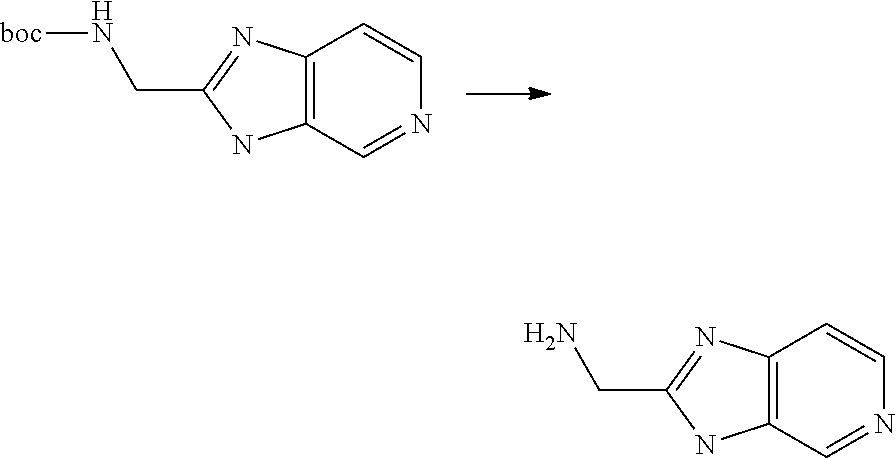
C12=C(C=NC=C1)NC(CN[boc])=N2.C12=C(C=NC=C1)NC(CN)=N2
